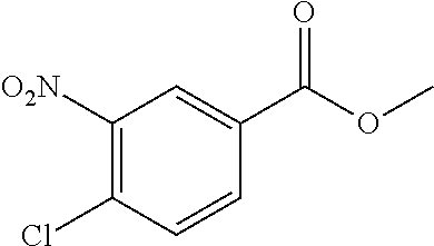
C1([O2N])=C(Cl)C=CC(C(OC)=O)=C1
